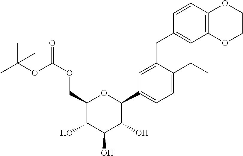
C1(COC(=O)OC(C)(C)C)C(O)C(O)C(O)C(C2=CC=C(CC)C(CC3=CC4=C(C=C3)OCCO4)=C2)O1
